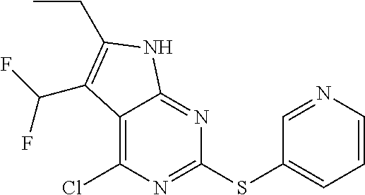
C12=C(Cl)N=C(SC3=CC=CN=C3)N=C1NC(CC)=C2C(F)F
